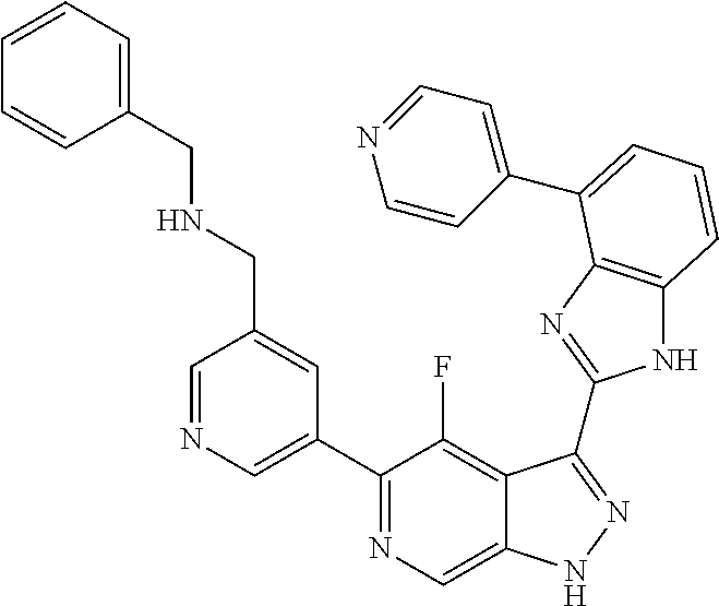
C1=NC=C(C2=NC=C3C(=C2F)C(C2=NC4=C(N2)C=CC=C4C2=CC=NC=C2)=NN3)C=C1CNCC1=CC=CC=C1
